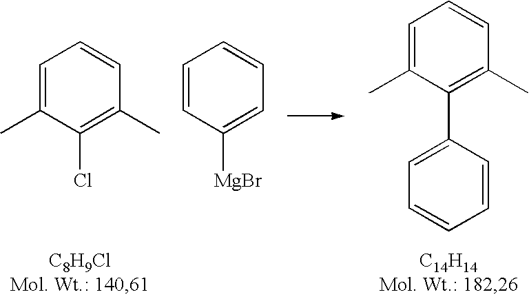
C1=C(C)C(C2=CC=CC=C2)=C(C)C=C1.C1=C(C)C(Cl)=C(C)C=C1.C1=CC([MgBr])=CC=C1
